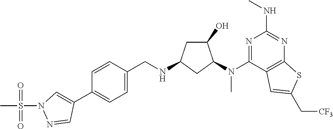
C1=CC(C2=CN(S(C)(=O)=O)N=C2)=CC=C1CNC1CC(O)C(N(C2=NC(NC)=NC3=C2C=C(C[CF3])S3)C)C1
